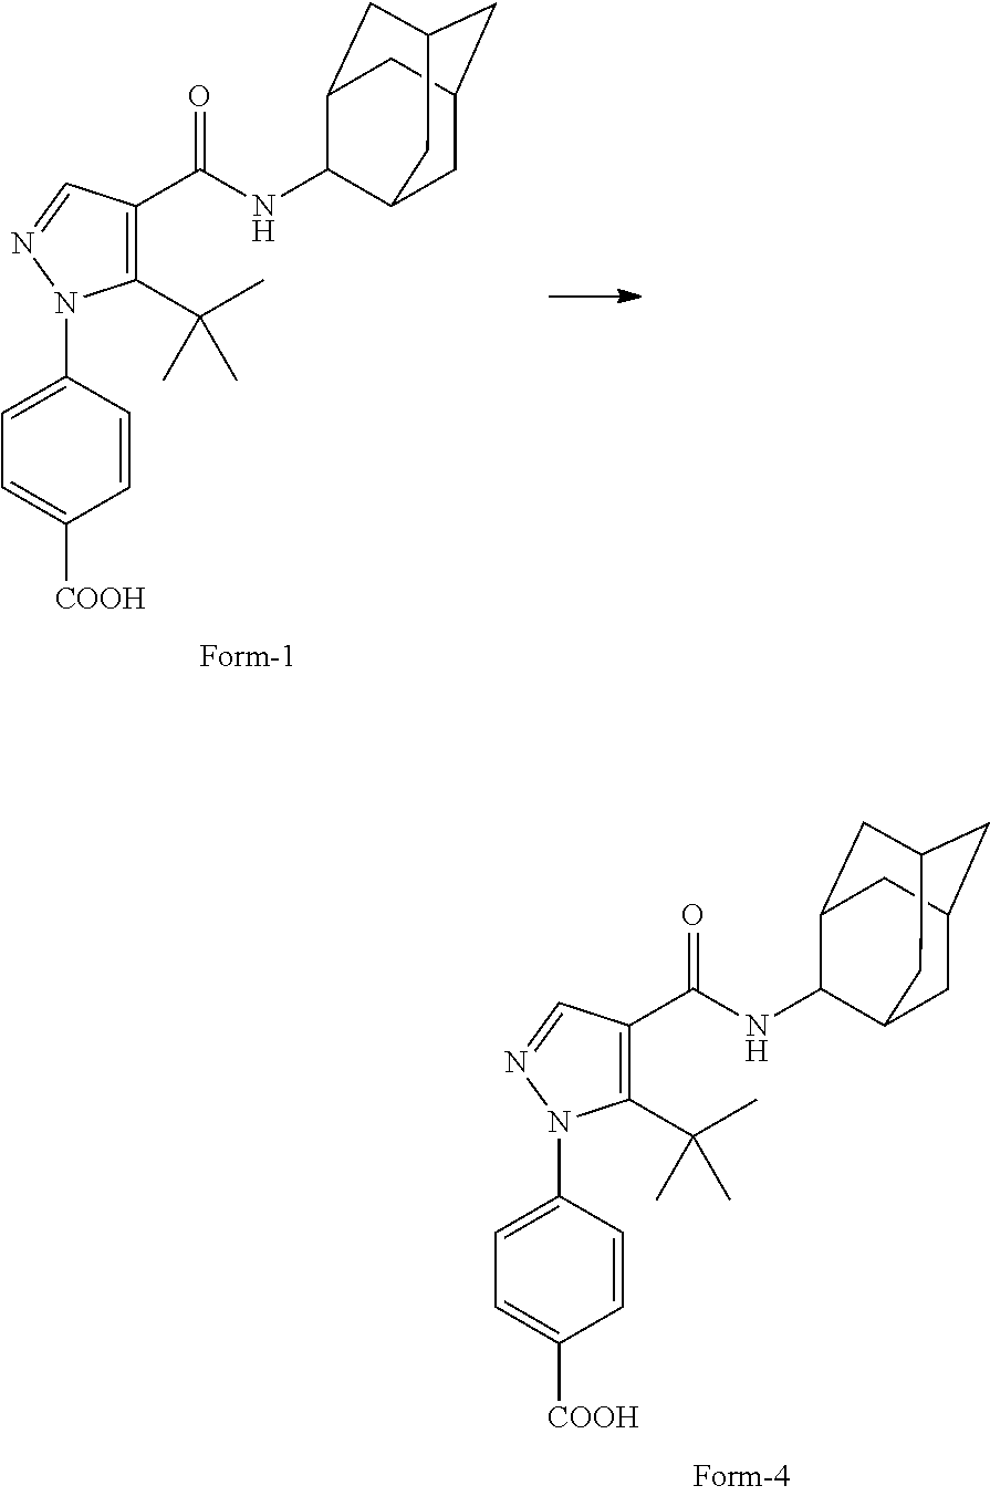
C1=C([COOH])C=CC(N2C(C(C)(C)C)=C(C(NC3C4CC5CC(CC3C5)C4)=O)C=N2)=C1.C1=C([COOH])C=CC(N2C(C(C)(C)C)=C(C(NC3C4CC5CC(CC3C5)C4)=O)C=N2)=C1
